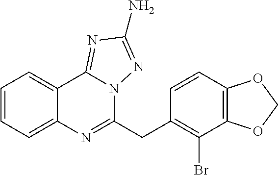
C1=CC=C2C(=C1)N=C(CC1=C(Br)C3=C(C=C1)OCO3)N1C2=NC(N)=N1
